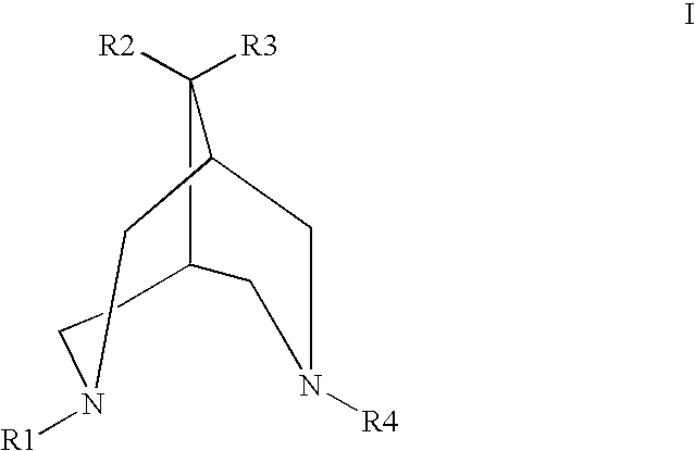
C1([R3])([R2])C2CN([R4])CC1CN([R1])CC2
